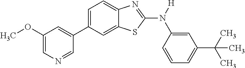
C1(OC)=CN=CC(C2=CC=C3C(=C2)SC(N([H])C2=CC(C(C)(C)C)=CC=C2)=N3)=C1
